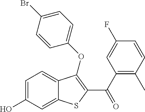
C1=C(O)C=C2C(=C1)C(OC1=CC=C(Br)C=C1)=C(C(C1=C(C)C=CC(F)=C1)=O)S2
